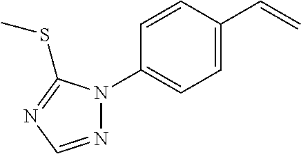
C1=C(C=C)C=CC(N2N=CN=C2SC)=C1
